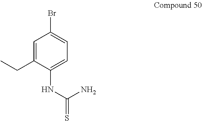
C1=C(CC)C(NC(=S)N)=CC=C1Br
